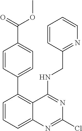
C1=CC(C(=O)OC)=CC=C1C1=C2C(=CC=C1)N=C(Cl)N=C2NCC1=NC=CC=C1
